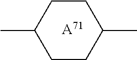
CC1CCC(C)CC1.[A71]
